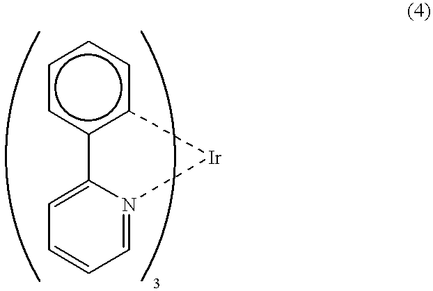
c1cc2c(cc1)[Ir]N1=CC=CC=C21
